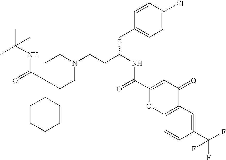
CC(NC(C1(C2CCCCC2)CCN(CCC(NC(C2=CC(=O)C3=C(O2)C=CC(C(F)(F)F)=C3)=O)CC2=CC=C(Cl)C=C2)CC1)=O)(C)C
